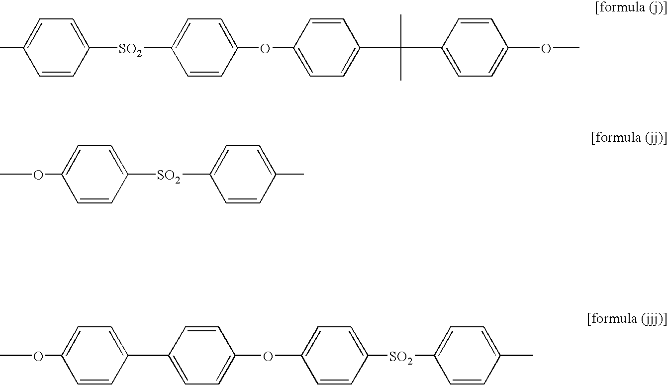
C1=CC([SO2]C2=CC=C(OC3=CC=C(C(C4=CC=C(OC)C=C4)(C)C)C=C3)C=C2)=CC=C1C.C1=CC([SO2]C2=CC=C(C)C=C2)=CC=C1OC.C1=CC(C2=CC=C(OC3=CC=C([SO2]C4=CC=C(C)C=C4)C=C3)C=C2)=CC=C1OC
